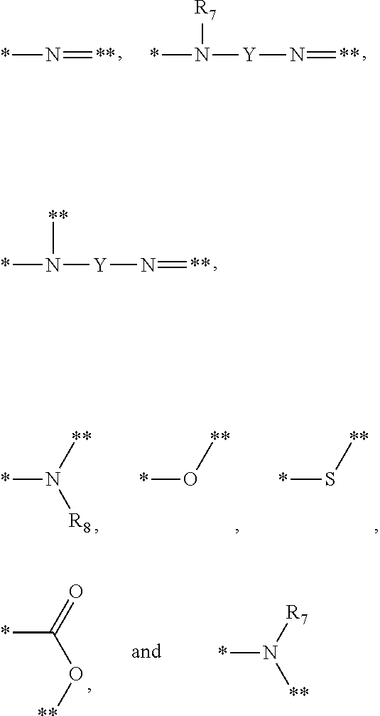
*N([Y]N=[**])[**].*N=[**].*N([Y]N=[**])[R7].*N([**])[R8].*O[**].*S[**].*C(O[**])=O.*N([R7])[**]
